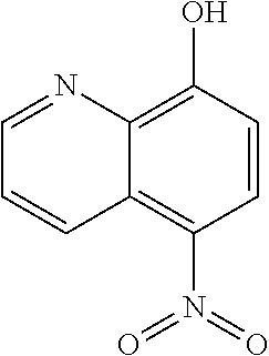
C1=CC(O)=C2C(=C1N(=O)=O)C=CC=N2
